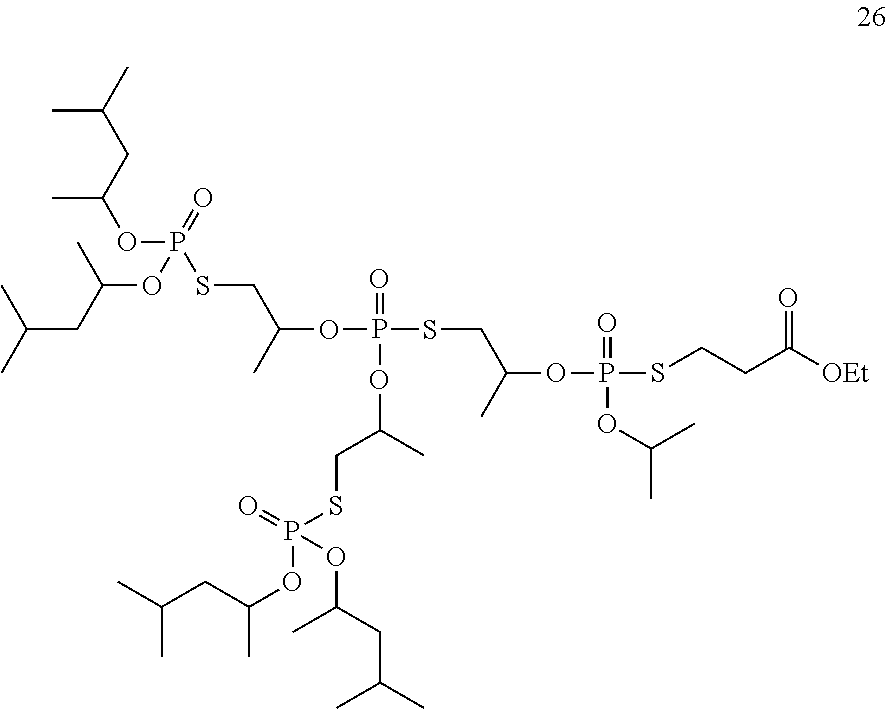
CC(OP(SCC(OP(SCC(OP(SCCC([OEt])=O)(=O)OC(C)C)C)(=O)OC(CSP(OC(CC(C)C)C)(=O)OC(CC(C)C)C)C)C)(=O)OC(CC(C)C)C)CC(C)C
